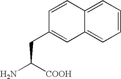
NC([COOH])CC1=CC2=CC=CC=C2C=C1
